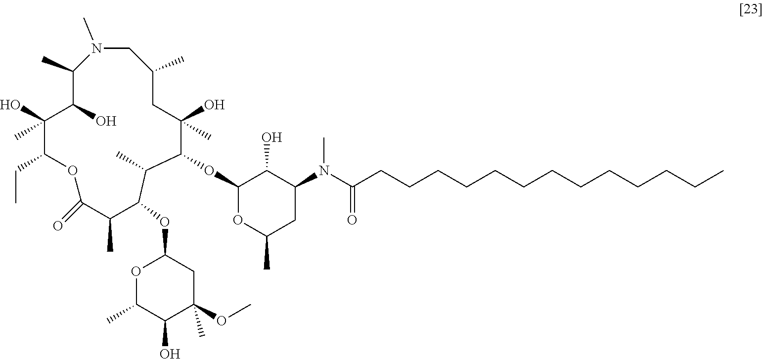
C1N(C)C(C)C(O)C(O)(C)C(CC)OC(=O)C(C)C(OC2OC(C)C(O)C(OC)(C)C2)C(C)C(OC2OC(C)CC(N(C(CCCCCCCCCCCCC)=O)C)C2O)C(O)(C)CC1C
